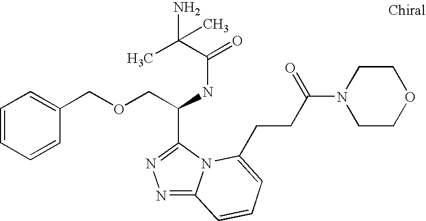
C(C(NC(=O)C(C)(N)C)C1=NN=C2N1C(CCC(N1CCOCC1)=O)=CC=C2)OCC1=CC=CC=C1
